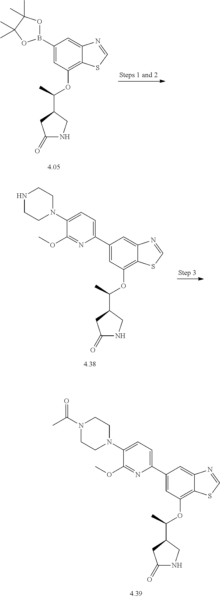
C1(C2=CC=C(N3CCNCC3)C(OC)=N2)=CC(OC(C)C2CNC(=O)C2)=C2C(=C1)N=CS2.C1(C2=CC=C(N3CCN(C(=O)C)CC3)C(OC)=N2)=CC(OC(C)C2CNC(=O)C2)=C2C(=C1)N=CS2.C1(B2OC(C)(C)C(C)(C)O2)=CC(OC(C)C2CNC(=O)C2)=C2C(=C1)N=CS2
